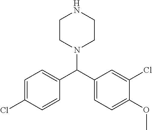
C1=C(Cl)C=CC(C(C2=CC=C(OC)C(Cl)=C2)N2CCNCC2)=C1
